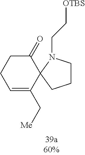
C1=C(C[Me])C2(C(=O)CC1)CCCN2CC[OTBS]
